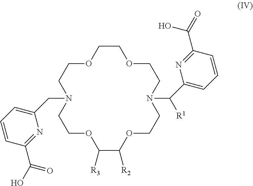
C1COCCN(CC2=CC=CC(C(O)=O)=N2)CCOC([R3])C([R2])OCCN(C(C2=CC=CC(C(=O)O)=N2)[R1])CCO1
